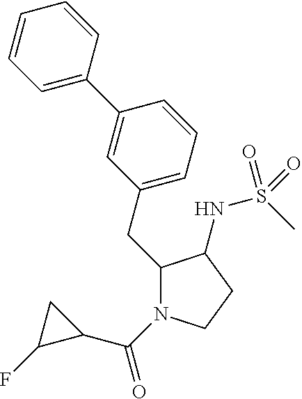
C1(CC2=CC=CC(C3=CC=CC=C3)=C2)N(C(=O)C2CC2F)CCC1NS(C)(=O)=O
